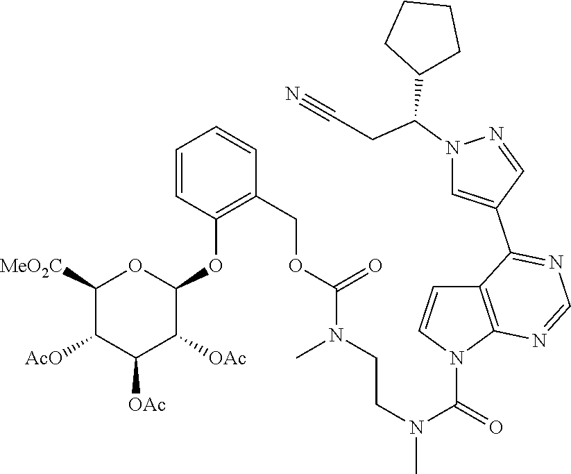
C1=CC(OC2OC([MeO2C])C([AcO])C([OAc])C2[OAc])=C(COC(N(CCN(C(=O)N2C3=C(C=C2)C(C2=CN(C(CC#N)C4CCCC4)N=C2)=NC=N3)C)C)=O)C=C1
